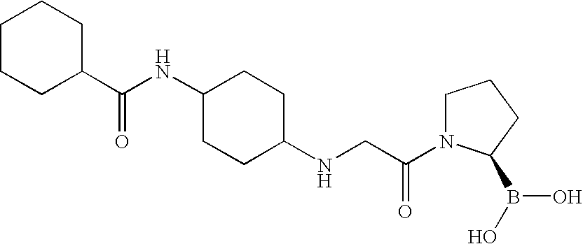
C1(C(NC2CCC(NCC(N3CCCC3B(O)O)=O)CC2)=O)CCCCC1
